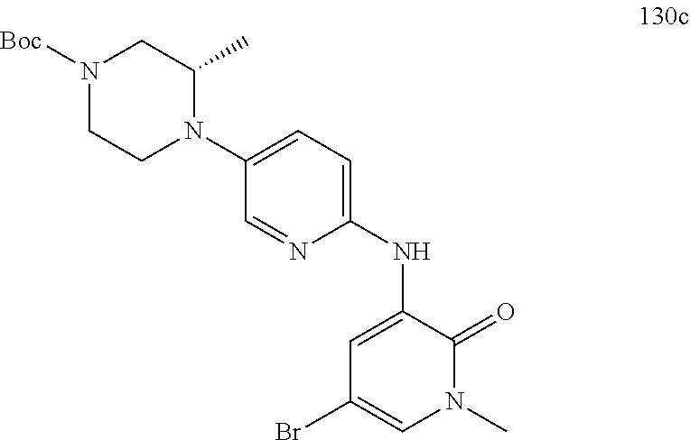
C1(NC2=CC(Br)=CN(C)C2=O)=CC=C(N2C(C)CN([Boc])CC2)C=N1
